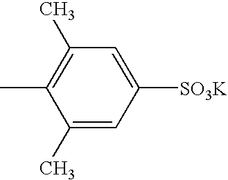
C1(C)=C(C)C=C([SO3K])C=C1C
